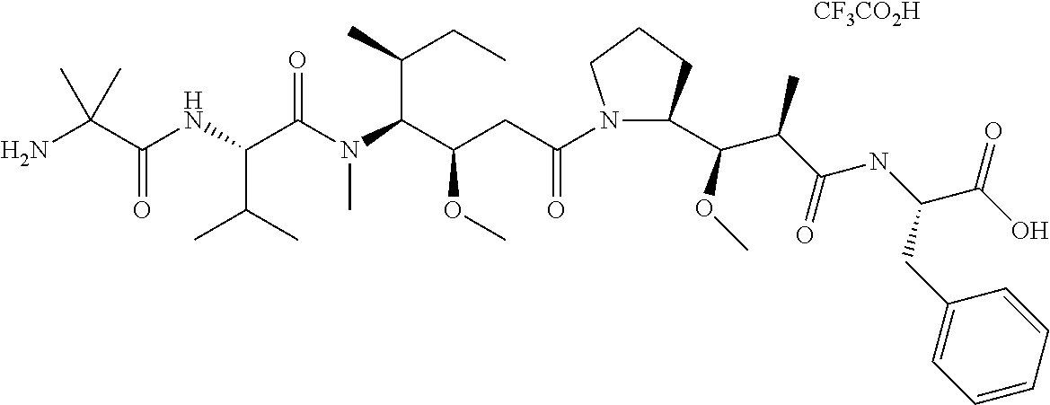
NC(C(NC(C(N(C(C(CC(N1C(C(C(C(NC(C(O)=O)CC2=CC=CC=C2)=O)C)OC)CCC1)=O)OC)C(C)CC)C)=O)C(C)C)=O)(C)C.[CF3CO2H]
